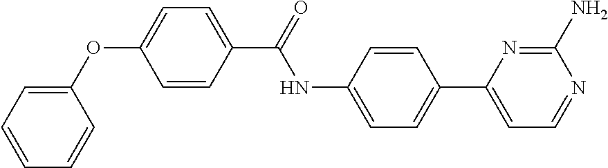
C1=CC(C(=O)NC2=CC=C(C3=CC=NC(N)=N3)C=C2)=CC=C1OC1=CC=CC=C1
